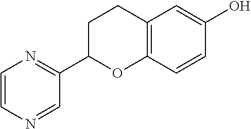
C1=CN=CC(C2OC3=C(CC2)C=C(O)C=C3)=N1
